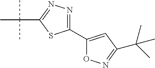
C1(C2=CC(C(C)(C)C)=NO2)=NN=C(C(C)(C)C)S1
